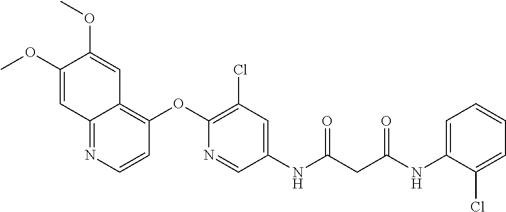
C1(OC)=CC2=NC=CC(OC3=C(Cl)C=C(NC(=O)CC(=O)NC4=CC=CC=C4Cl)C=N3)=C2C=C1OC
